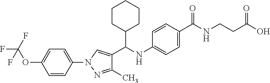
C1=CC(N2N=C(C)C(C(NC3=CC=C(C(NCCC(O)=O)=O)C=C3)C3CCCCC3)=C2)=CC=C1OC(F)(F)F
